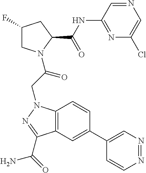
C12=C(C=C(C3=CN=NC=C3)C=C1)C(C(=O)N)=NN2CC(N1CC(F)CC1C(NC1=NC(Cl)=CN=C1)=O)=O
